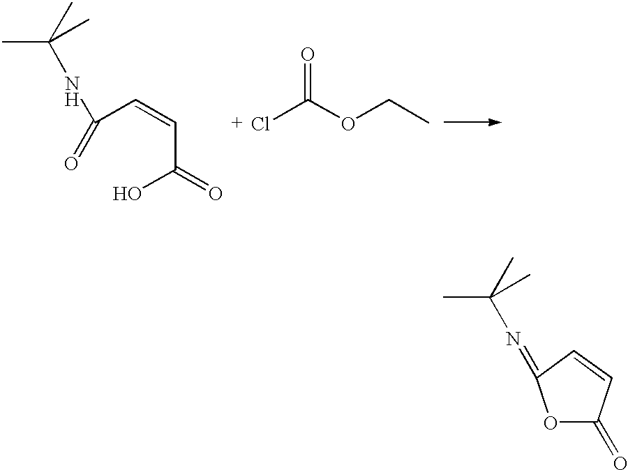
C1(=O)OC(=NC(C)(C)C)C=C1.C(C)(C)(NC(=O)C=CC(=O)O)C.ClC(OCC)=O
